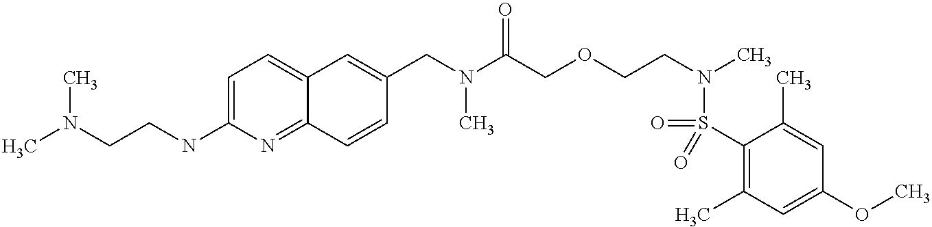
C1(S(=O)(N(CCOCC(N(CC2=CC3=CC=C(NCCN(C)C)N=C3C=C2)C)=O)C)=O)=C(C)C=C(OC)C=C1C
